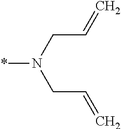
N(*)(CC=C)CC=C
